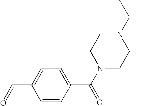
N1(C(C)C)CCN(C(C2=CC=C(C=O)C=C2)=O)CC1
